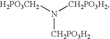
[H2PO3CH2]N([CH2PO3H2])[CH2PO3H2]
